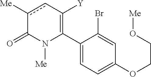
C1(C2=C([Y])cc([Me])C(=O)N2[Me])=CC=C(OCCO[Me])C=C1Br
